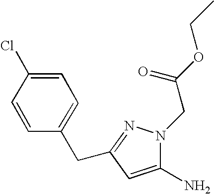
C1=C(Cl)C=CC(CC2=NN(CC(=O)OCC)C(N)=C2)=C1
